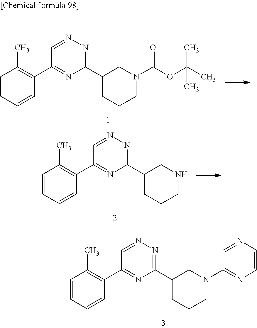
C1=CC=CC(C2=NC(C3CCCN(C(OC(C)(C)C)=O)C3)=NN=C2)=C1C.C1=CC=CC(C2=NC(C3CCCNC3)=NN=C2)=C1C.C1=CC=CC(C2=NC(C3CCCN(C4=NC=CN=C4)C3)=NN=C2)=C1C
